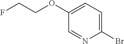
C1=NC(Br)=CC=C1OCCF
